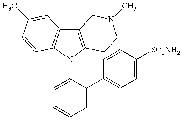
C12=C(N(C3=CC=CC=C3C3=CC=C([SO2NH2])C=C3)C3=C1C=C(C)C=C3)CCN(C)C2
